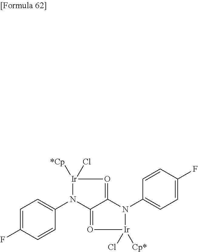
C1=C(F)C=CC(N2C3=O[Ir]([Cp*])(Cl)N(C4=CC=C(F)C=C4)C3=O[Ir]2(Cl)[*Cp])=C1
